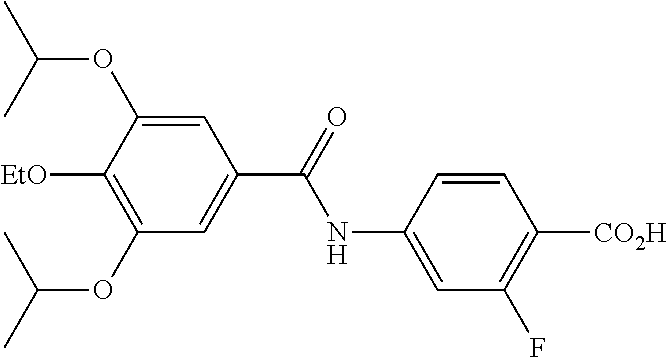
C1=C(NC(=O)C2=CC(OC(C)C)=C([EtO])C(OC(C)C)=C2)C=CC([CO2H])=C1F
